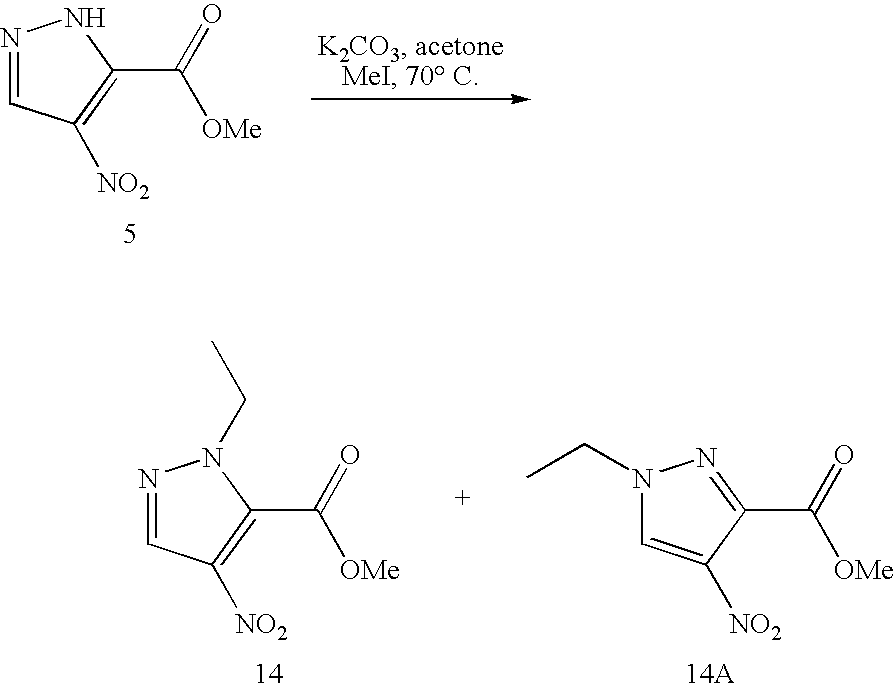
N1=CC([NO2])=C(C(=O)[OMe])N1.N1(CC)C=C([NO2])C(C(=O)[OMe])=N1.N1=CC([NO2])=C(C(=O)[OMe])N1CC
